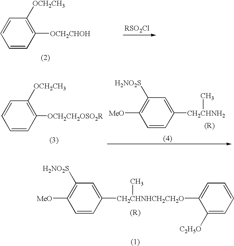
C1([MeO])=C([H2NO2S])C=C([CH2CHNHCH2CH2O](C)C2=CC=CC=C2[C2H5O])C=C1.C1=CC([OCH2CH3])=C([OCH2CHOH])C=C1.C1=CC([OCH2CH3])=C([OCH2CH2OSO2R])C=C1.C1([MeO])=C([H2NO2S])C=C([CH2CHNH2]C)C=C1
